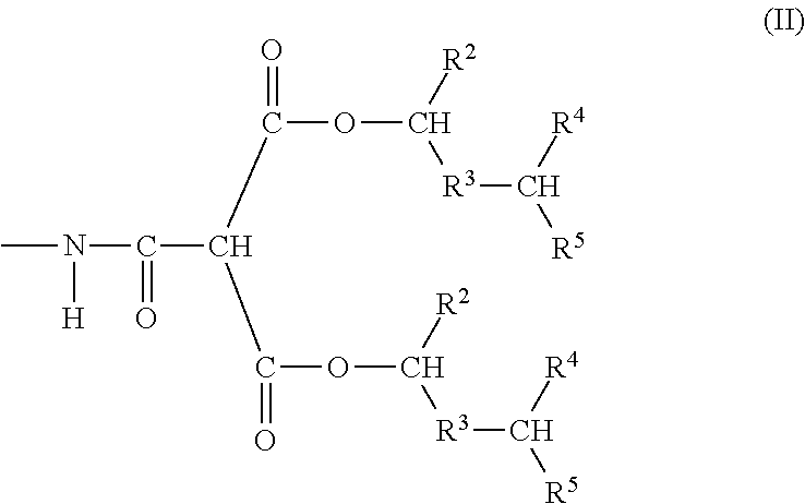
CN(C(=O)C(C(OC([R2])[R3]C([R4])[R5])=O)C(OC([R2])[R3]C([R4])[R5])=O)[H]
